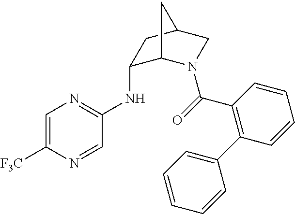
C1=C([F3C])N=CC(NC2C3N(C(=O)C4=C(C5=CC=CC=C5)C=CC=C4)CC(C2)C3)=N1
